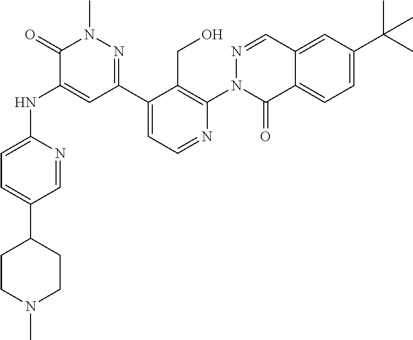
C1=C(NC2=CC(C3=CC=NC(N4N=CC5=CC(C(C)(C)C)=CC=C5C4=O)=C3CO)=NN(C)C2=O)N=CC(C2CCN(C)CC2)=C1
